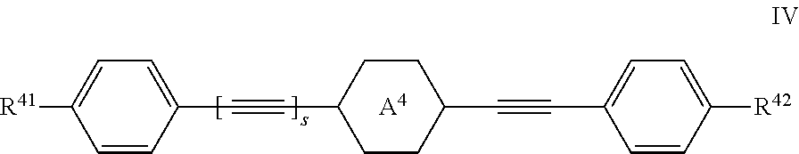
C1=CC(C#CC2CCC(C#CC3=CC=C([R42])C=C3)CC2)=CC=C1[R41].[A4]
